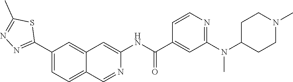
C1(C2=NN=C(C)S2)=CC=C2C(=C1)C=C(NC(=O)C1=CC(N(C)C3CCN(C)CC3)=NC=C1)N=C2
